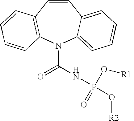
C1=CC2=C(N(C(=O)NP(O[R1])(=O)O[R2])C3=CC=CC=C13)C=CC=C2
